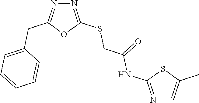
N1=C(SCC(NC2=NC=C(C)S2)=O)OC(CC2=CC=CC=C2)=N1
